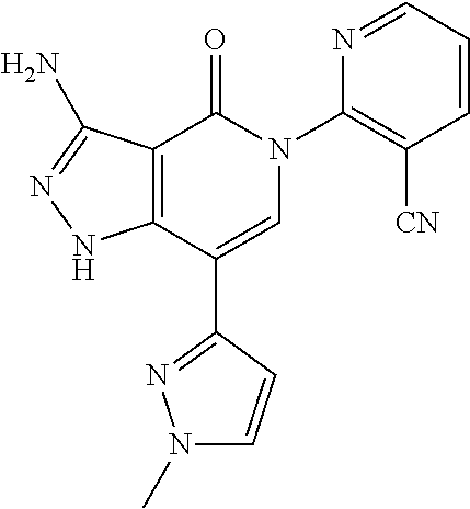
C1=CC=NC(N2C(=O)C3=C(C(C4=NN(C)C=C4)=C2)NN=C3N)=C1[CN]
